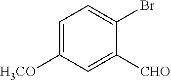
C1=C([H3CO])C=C([CHO])C(Br)=C1
